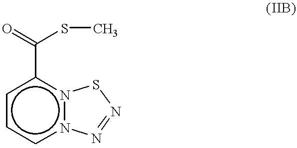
c1ccn2n(c1C(=O)SC)SN=N2
